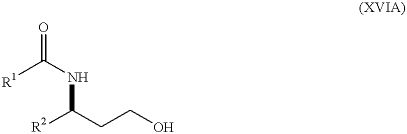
[R1]C(NC([R2])CCO)=O
